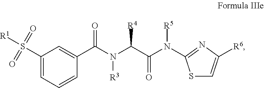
C1(S([R1])(=O)=O)=CC=CC(C(N(C(C(N([R5])C2=NC([R6])=CS2)=O)[R4])[R3])=O)=C1
